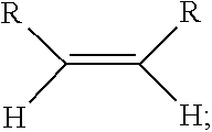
C(=C([H])[R])([R])[H]
